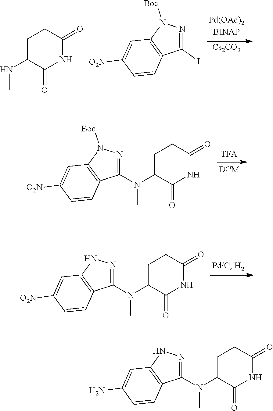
[Cs2CO3].C1C(NC)C(=O)NC(=O)C1.C1(I)=NN([Boc])C2=C1C=CC([O2N])=C2.C1(N(C2C(=O)NC(=O)CC2)C)=NN([Boc])C2=C1C=CC([O2N])=C2.C1(N(C2C(=O)NC(=O)CC2)C)=NNC2=C1C=CC([O2N])=C2.C1(N(C2C(=O)NC(=O)CC2)C)=NNC2=C1C=CC(N)=C2
